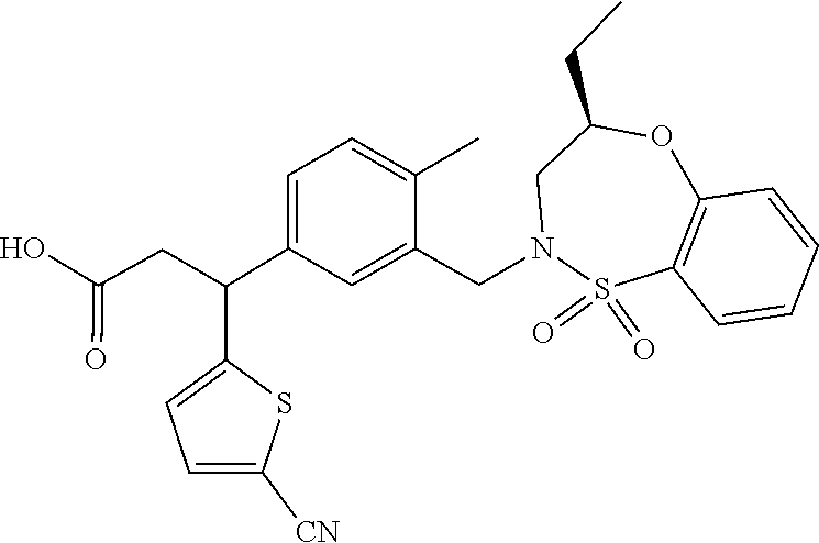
S1(=O)(=O)C2=C(C=CC=C2)OC(CC)CN1CC1=CC(C(C2=CC=C([CN])S2)CC(=O)O)=CC=C1C
